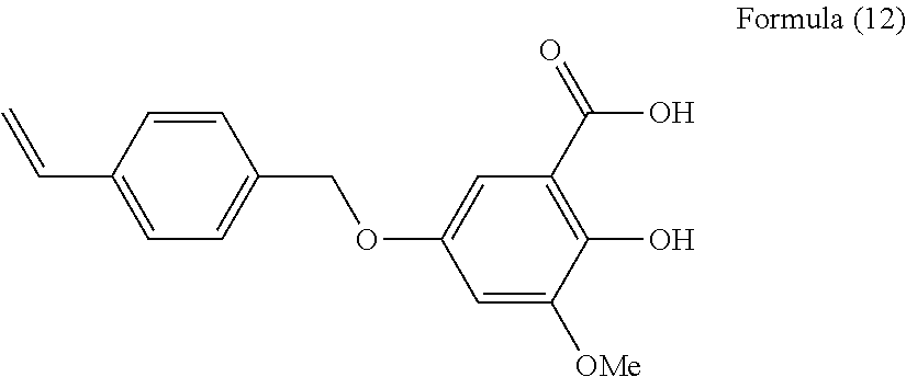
C=CC1=CC=C(COC2=CC(C(=O)O)=C(O)C([OMe])=C2)C=C1
